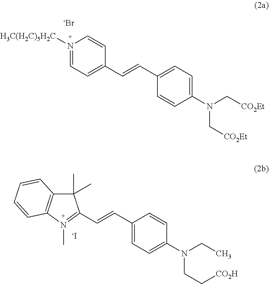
N1([H3C(H2C)5H2C])=CC=C(C=CC2=CC=C(N(C[CO2Et])C[CO2Et])C=C2)C=C1.[-Br].C(=CC1=CC=C(N(CC[CO2H])CC)C=C1)C1=N(C)C2=C(C1(C)C)C=CC=C2.[-I]
